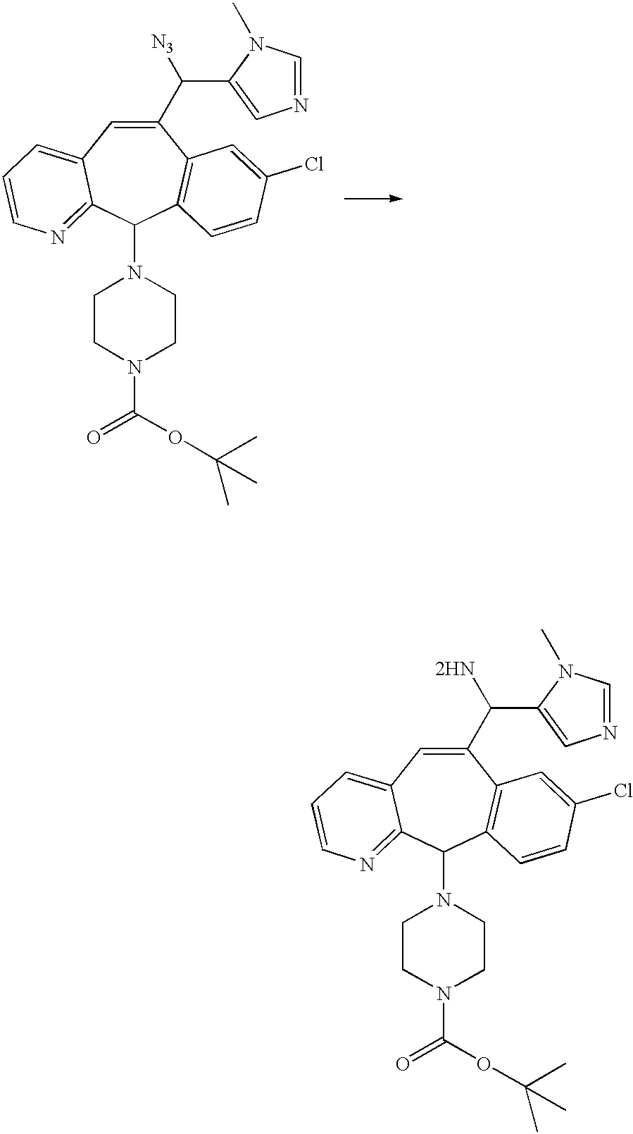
C1(C(C2=CN=CN2C)[N3])=CC2=CC=CN=C2C(N2CCN(C(OC(C)(C)C)=O)CC2)C2=C1C=C(Cl)C=C2.C1(C(C2=CN=CN2C)[2HN])=CC2=CC=CN=C2C(N2CCN(C(OC(C)(C)C)=O)CC2)C2=C1C=C(Cl)C=C2
